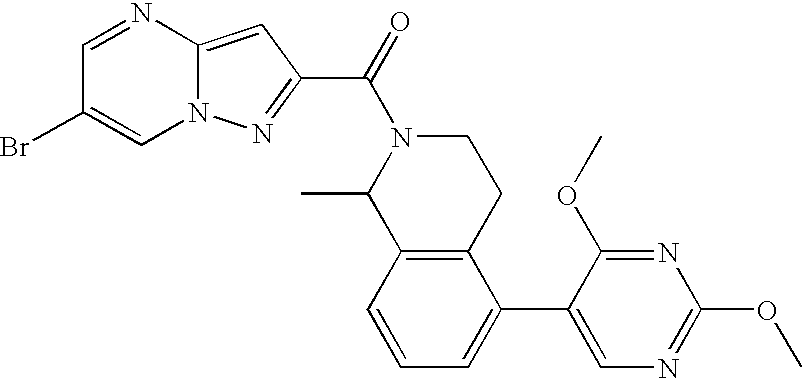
C1=NC2=CC(C(=O)N3C(C)C4=C(CC3)C(C3=CN=C(OC)N=C3OC)=CC=C4)=NN2C=C1Br
